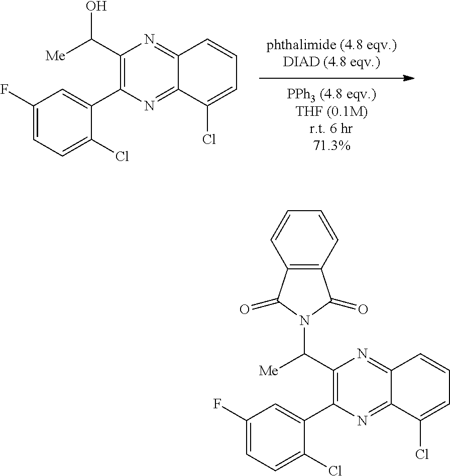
C12=NC(C3=CC(F)=CC=C3Cl)=C(C(O)[Me])N=C1C=CC=C2Cl.C12=NC(C3=CC(F)=CC=C3Cl)=C(C(N3C(=O)C4=C(C3=O)C=CC=C4)[Me])N=C1C=CC=C2Cl
